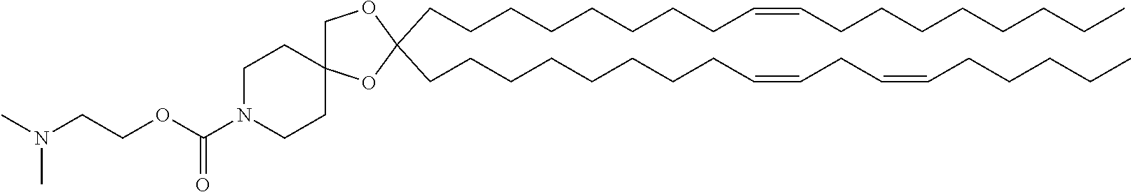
C(CCCCCCCC=CCC=CCCCCC)C1(CCCCCCCCC=CCCCCCCCC)OC2(CO1)CCN(C(OCCN(C)C)=O)CC2
